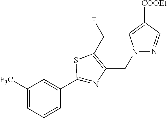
C1([F3C])=CC=CC(C2=NC(CN3N=CC([COOEt])=C3)=C(CF)S2)=C1
